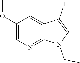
C1(OC)=CN=C2C(=C1)C(I)=CN2CC
